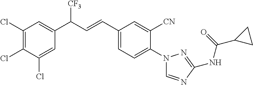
C1(Cl)=C(Cl)C(Cl)=CC(C([CF3])C=CC2=CC=C(N3C=NC(NC(C4CC4)=O)=N3)C([CN])=C2)=C1
